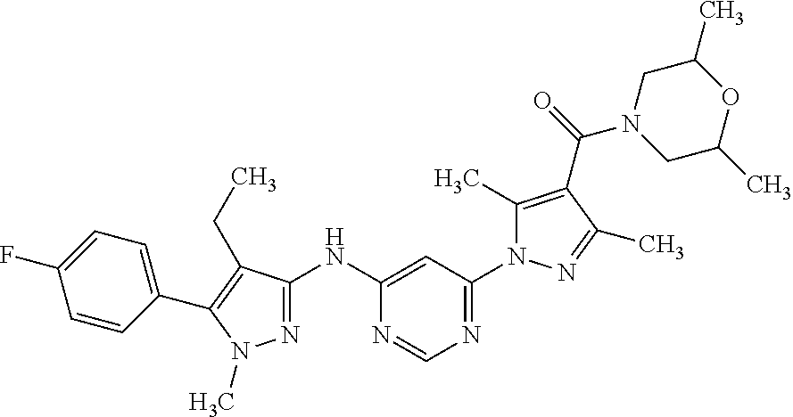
N1=C(NC2=CC(N3C(C)=C(C(=O)N4CC(C)OC(C)C4)C(C)=N3)=NC=N2)C(CC)=C(C2=CC=C(F)C=C2)N1C
